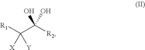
[R1]C(C([R2])(O)O)([X])[Y]
